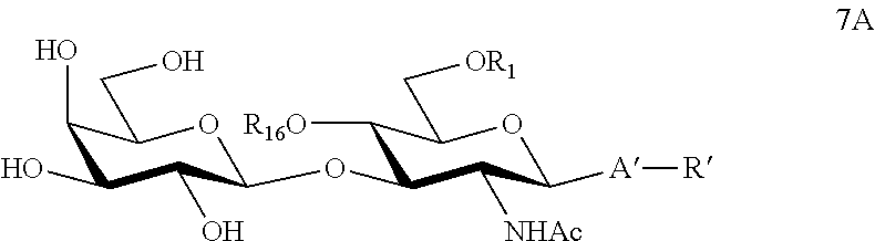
O1C(CO)C(O)C(O)C(O)C1OC1C([NHAc])C([A][R])OC(C[OR1])C1[R16O]
